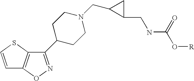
C12=C(ON=C1C1CCN(CC3C(CNC(=O)O[R])C3)CC1)C=CS2
